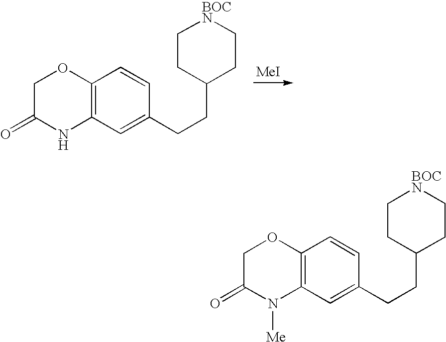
C1C(=O)NC2=C(O1)C=CC(CCC1CC[BOCN]CC1)=C2.[MeI].C1C(=O)N([Me])C2=C(O1)C=CC(CCC1CC[BOCN]CC1)=C2
